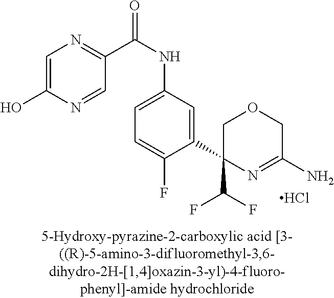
C1(C(F)F)(C2=CC(NC(=O)C3=NC=C(O)N=C3)=CC=C2F)N=C(N)COC1.Cl
